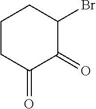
C1CC(=O)C(=O)C(Br)C1
